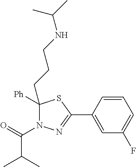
C1=CC(C2=NN(C(=O)C(C)C)C(CCCNC(C)C)([Ph])S2)=CC(F)=C1
